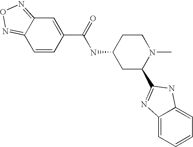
C1(C(NC2CC(C3=NC4=CC=CC=C4N3)N(C)CC2)=O)=CC2=NON=C2C=C1
